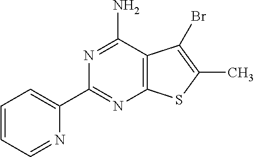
C1=CC=NC(C2=NC3=C(C(N)=N2)C(Br)=C(C)S3)=C1
